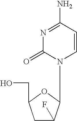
N1(C2C(F)CC(CO)O2)C=CC(N)=NC1=O
